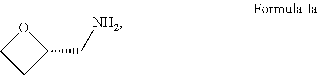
C1(C[NH2])OCC1
